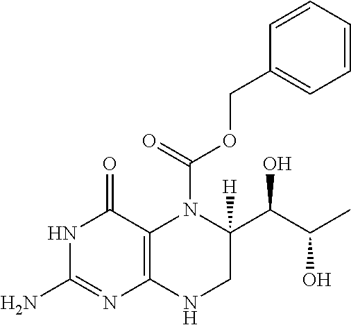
N1C(N)=NC2=C(C1=O)N(C(=O)OCC1=CC=CC=C1)C(C(O)C(C)O)([H])CN2
